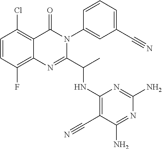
C1=CC(F)=C2C(=C1Cl)C(=O)N(C1=CC(C#N)=CC=C1)C(C(C)NC1=C(C#N)C(N)=NC(N)=N1)=N2
